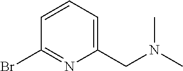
BrC1=NC(CN(C)C)=CC=C1
